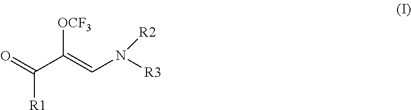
O=C(C(=CN([R3])[R2])[OCF3])[R1]
